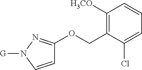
C1([H3CO])=C(COC2=NN([G])C=C2)C(Cl)=CC=C1
